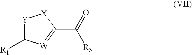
[Y]1=C([R1])[W]=C(C(=O)[R3])[X]1
